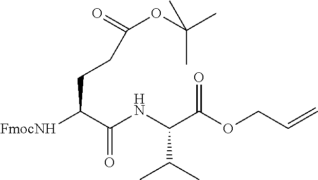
C(C(C(NC(C(OCC=C)=O)C(C)C)=O)[FmocNH])CC(OC(C)(C)C)=O
